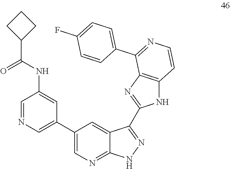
N(C1=CC(C2=CN=C3C(=C2)C(C2=NC4=C(N2)C=CN=C4C2=CC=C(F)C=C2)=NN3)=CN=C1)C(=O)C1CCC1
